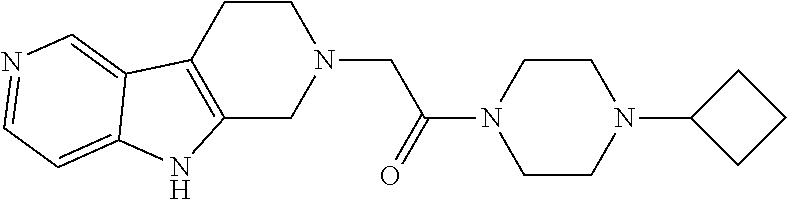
C1CC2=C(CN1CC(N1CCN(C3CCC3)CC1)=O)NC1=CC=NC=C21
